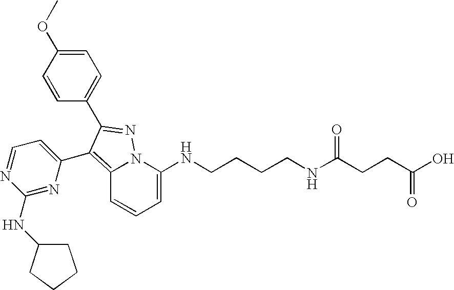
C1=C(NCCCCNC(CCC(O)=O)=O)N2C(=C(C3=CC=NC(NC4CCCC4)=N3)C(C3=CC=C(OC)C=C3)=N2)C=C1
